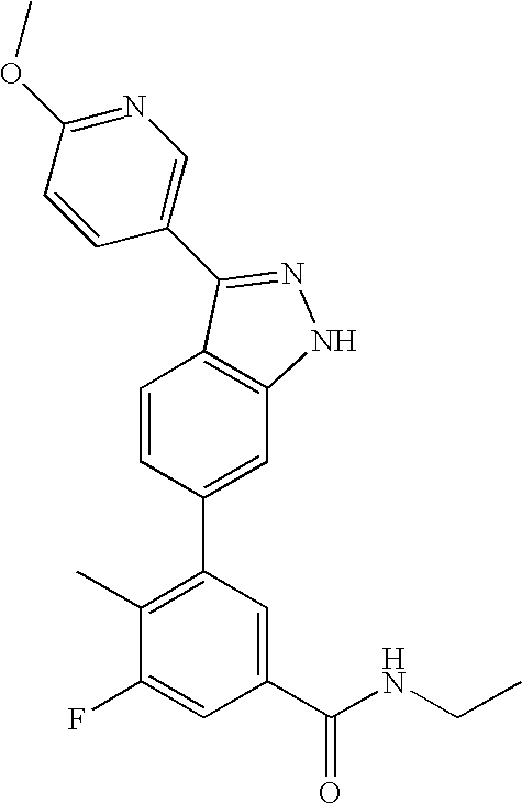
C1=CC(C2=C(C)C(F)=CC(C(NCC)=O)=C2)=CC2=C1C(C1=CN=C(OC)C=C1)=NN2
